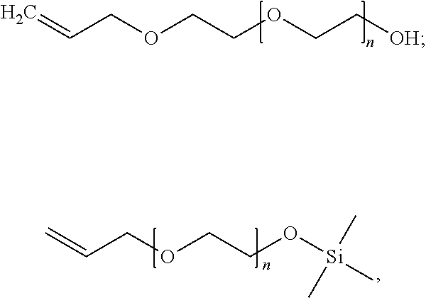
C=CCOCCOCC[OH].C=CCOCCO[Si](C)(C)C
